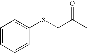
C(C(=O)C)SC1=CC=CC=C1
